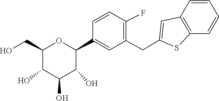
C1=CC2=C(C=C(CC3=C(F)C=CC(C4C(O)C(O)C(O)C(CO)O4)=C3)S2)C=C1
